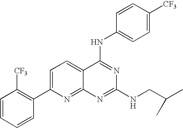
C1=CC=CC(C2=CC=C3C(=N2)N=C(NCC(C)C)N=C3NC2=CC=C([CF3])C=C2)=C1[CF3]
